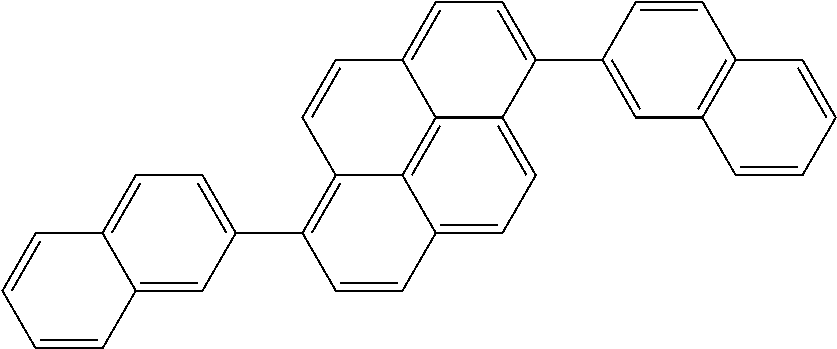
C12=CC(C3=C4C5=C6C(=CC=C(C7=CC8=C(C=C7)C=CC=C8)C6=CC=C5C=C3)C=C4)=CC=C1C=CC=C2
